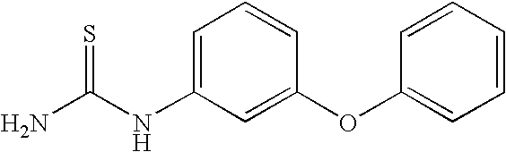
NC(NC1=CC=CC(OC2=CC=CC=C2)=C1)=S
